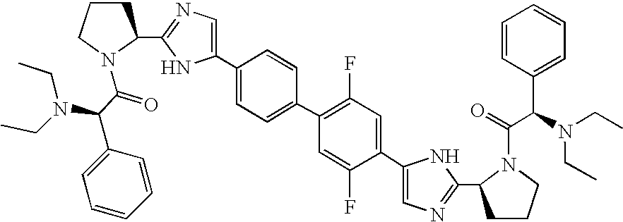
C1CCN(C(=O)C(C2=CC=CC=C2)N(CC)CC)C1C1=NC=C(C2=CC=C(C3=C(F)C=C(C4=CN=C(C5CCCN5C(C(C5=CC=CC=C5)N(CC)CC)=O)N4)C(F)=C3)C=C2)N1
